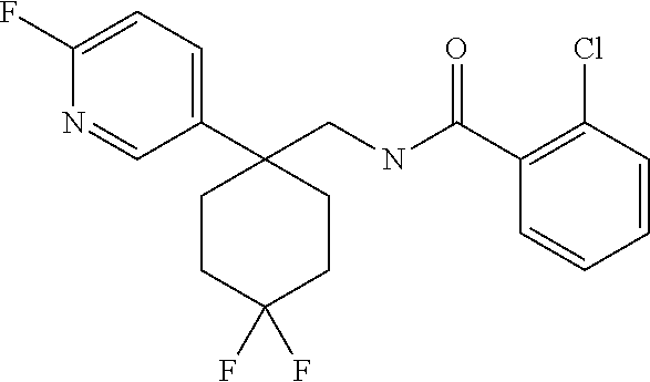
C1=C(F)N=CC(C2(CNC(C3=C(Cl)C=CC=C3)=O)CCC(F)(F)CC2)=C1
